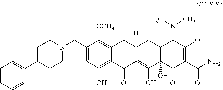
C1(CN2CCC(C3=CC=CC=C3)CC2)=CC(O)=C2C(=C1[OCH3])CC1([H])C(=C(O)C3(O)C([H])(C1)C(N(C)C)C(O)=C(C(N)=O)C3=O)C2=O
